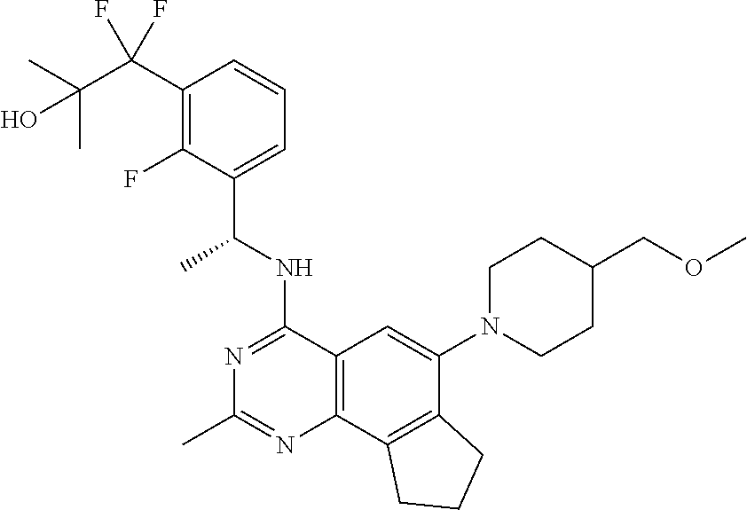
C12=C(C3=C(C(N4CCC(COC)CC4)=C1)CCC3)N=C(C)N=C2NC(C1=CC=CC(C(C(C)(C)O)(F)F)=C1F)C
